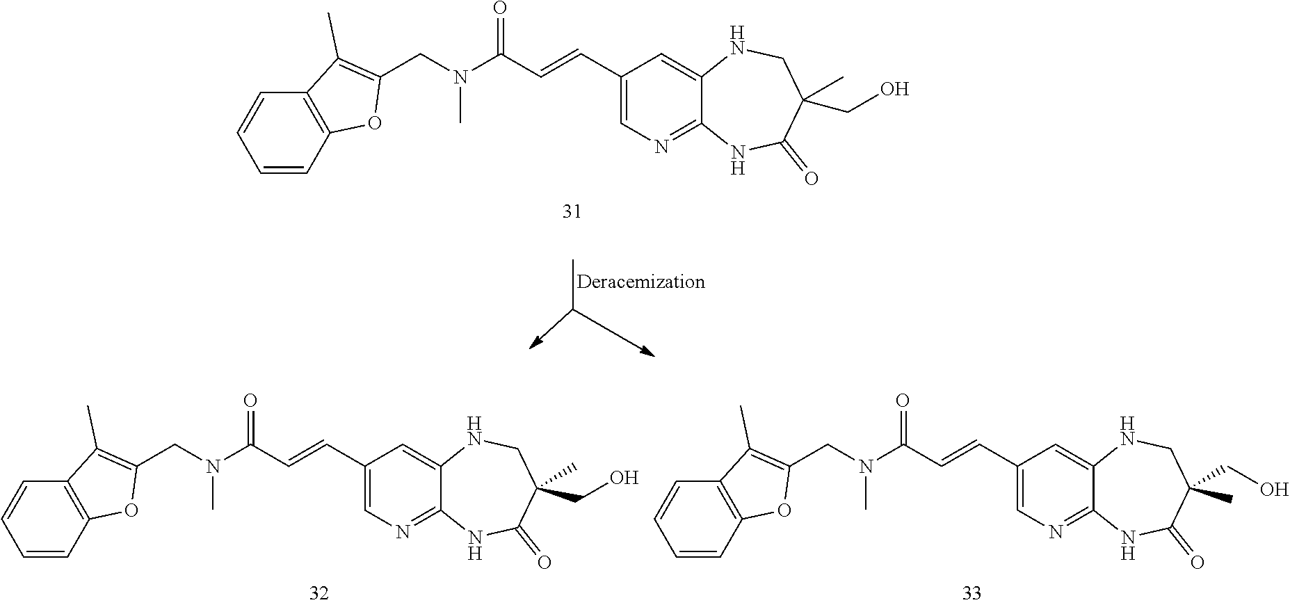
C1=CC2=C(C=C1)C(C)=C(CN(C(C=CC1=CN=C3C(=C1)NCC(CO)(C)C(=O)N3)=O)C)O2.C1=CC2=C(C=C1)C(C)=C(CN(C(C=CC1=CN=C3C(=C1)NCC(CO)(C)C(=O)N3)=O)C)O2.C1=CC2=C(C=C1)C(C)=C(CN(C(C=CC1=CN=C3C(=C1)NCC(C)(CO)C(=O)N3)=O)C)O2
